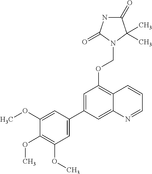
C1=C(OC)C(OC)=C(OC)C=C1C1=CC(OCN2C(C)(C)C(=O)NC2=O)=C2C(=C1)N=CC=C2
